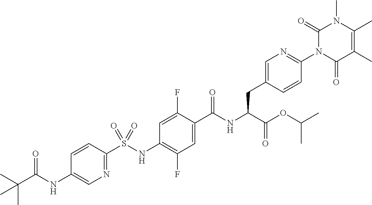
N1=C(S(NC2=C(F)C=C(C(NC(C(=O)OC(C)C)CC3=CN=C(N4C(=O)C(C)=C(C)N(C)C4=O)C=C3)=O)C(F)=C2)(=O)=O)C=CC(NC(C(C)(C)C)=O)=C1
